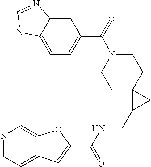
C1=C2C(=CC(C(=O)N3CCC4(CC3)C(CNC(C3=CC5=CC=NC=C5O3)=O)C4)=C1)N=CN2
